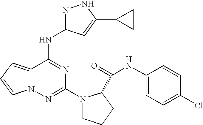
C1(NC(=O)C2N(C3=NN4C(=CC=C4)C(NC4=NNC(C5CC5)=C4)=N3)CCC2)=CC=C(Cl)C=C1
